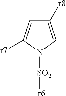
C1([r8])=CN([SO2][r6])C([r7])=C1
